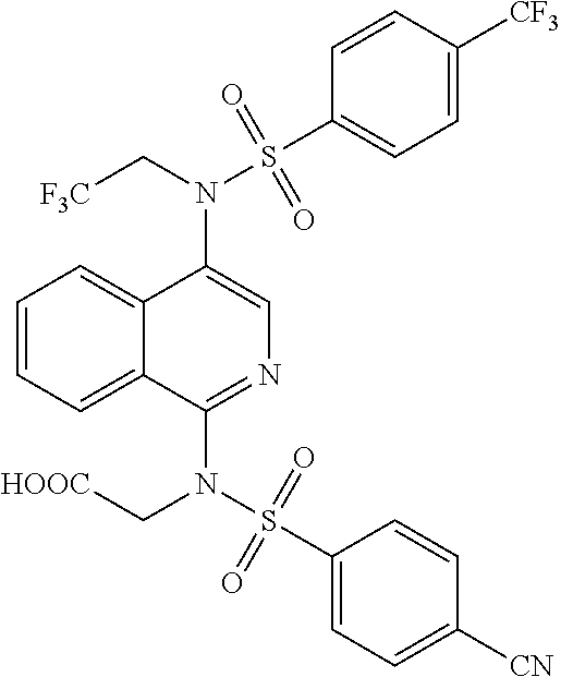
N(C1=CN=C(N(S(C2=CC=C([CN])C=C2)(=O)=O)C[HOOC])C2=CC=CC=C12)(C[F3C])S(C1=CC=C([CF3])C=C1)(=O)=O
